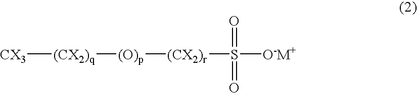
[CX3][(CX2)q][(O)p][(CX2)r]S(=O)(=O)[O-M+]
